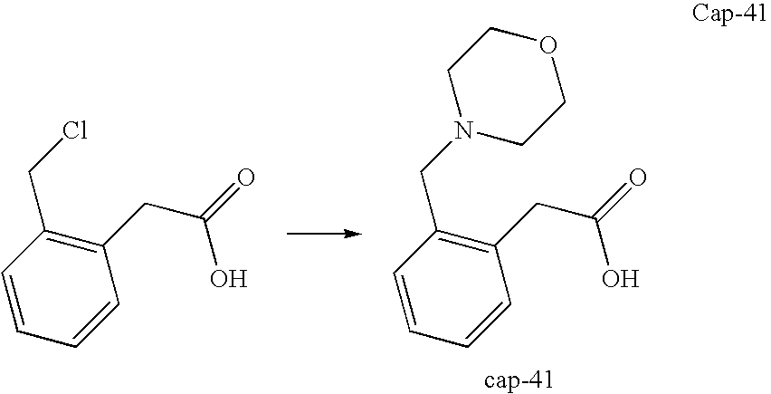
C1(CC(=O)O)=C(CN2CCOCC2)C=CC=C1.C1(CC(=O)O)=C(CCl)C=CC=C1
